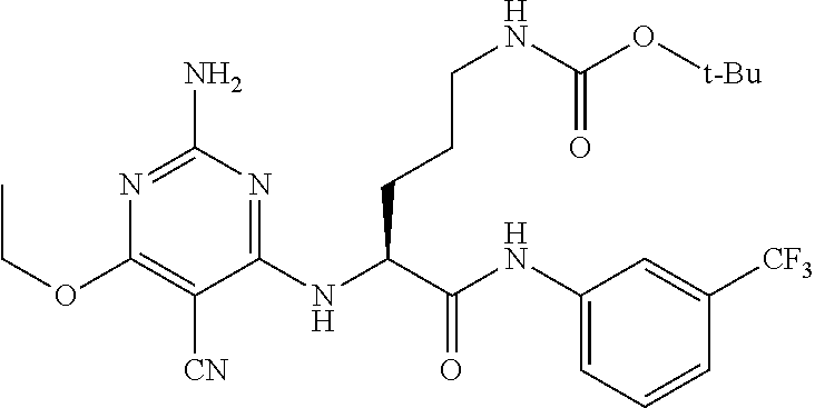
C1(NC(C(NC2=CC=CC([CF3])=C2)=O)CCCNC(=O)O[t-Bu])=NC(N)=NC(OCC)=C1[CN]
